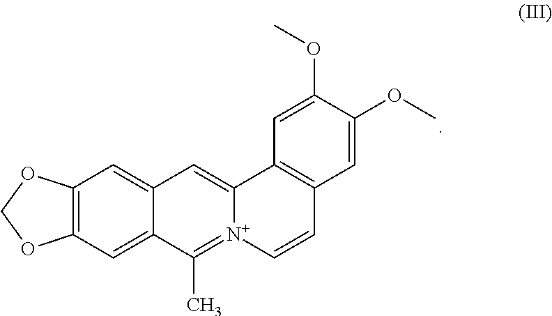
C12=C(C=C3C(=C1)C=C1[N+](=C3C)C=CC3=C1C=C(OC)C(OC)=C3)OCO2
